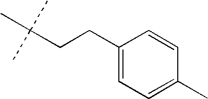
C1(CCC(C)(C)C)=CC=C(C)C=C1
